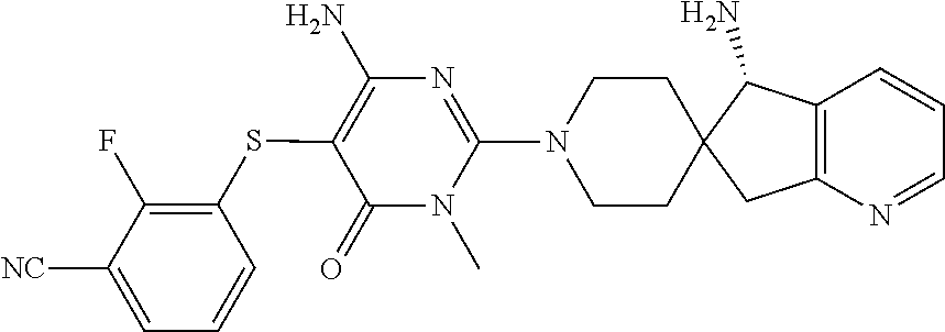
C1=CC(SC2=C(N)N=C(N3CCC4(CC3)CC3=C(C4N)C=CC=N3)N(C)C2=O)=C(F)C([NC])=C1
